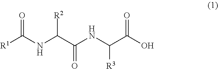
[R1]C(NC([R2])C(NC([R3])C(O)=O)=O)=O
